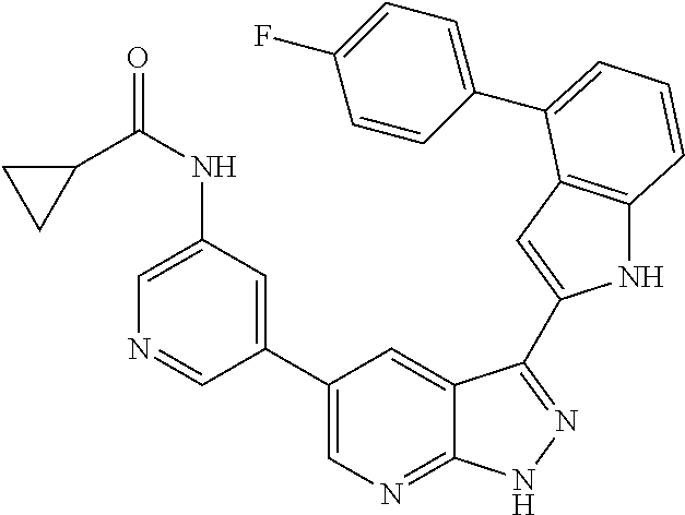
C1(C2=CN=C3C(=C2)C(C2=CC4=C(N2)C=CC=C4C2=CC=C(F)C=C2)=NN3)=CC(NC(C2CC2)=O)=CN=C1
